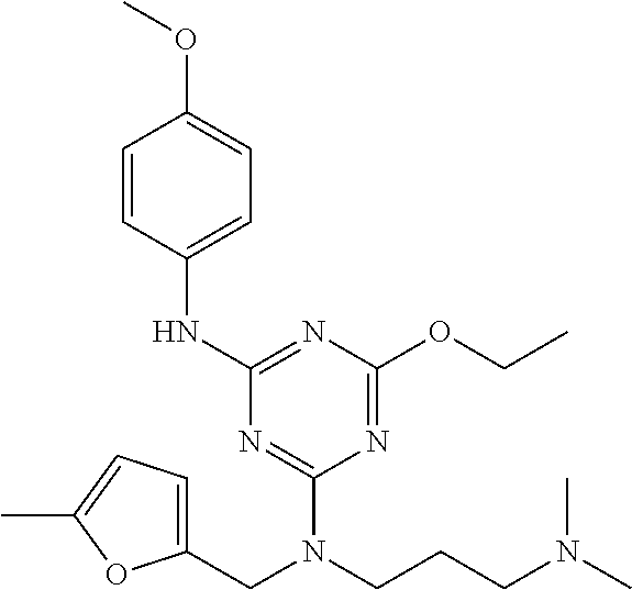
C(N(C1=NC(NC2=CC=C(OC)C=C2)=NC(OCC)=N1)CC1=CC=C(C)O1)CCN(C)C
